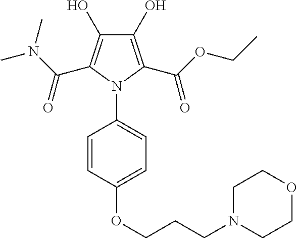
C1(O)=C(C(OCC)=O)N(C2=CC=C(OCCCN3CCOCC3)C=C2)C(C(N(C)C)=O)=C1O
